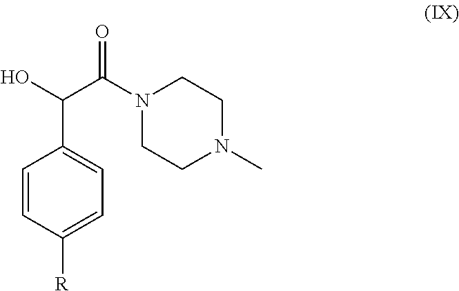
N1(C)CCN(C(C(C2=CC=C([R])C=C2)O)=O)CC1
